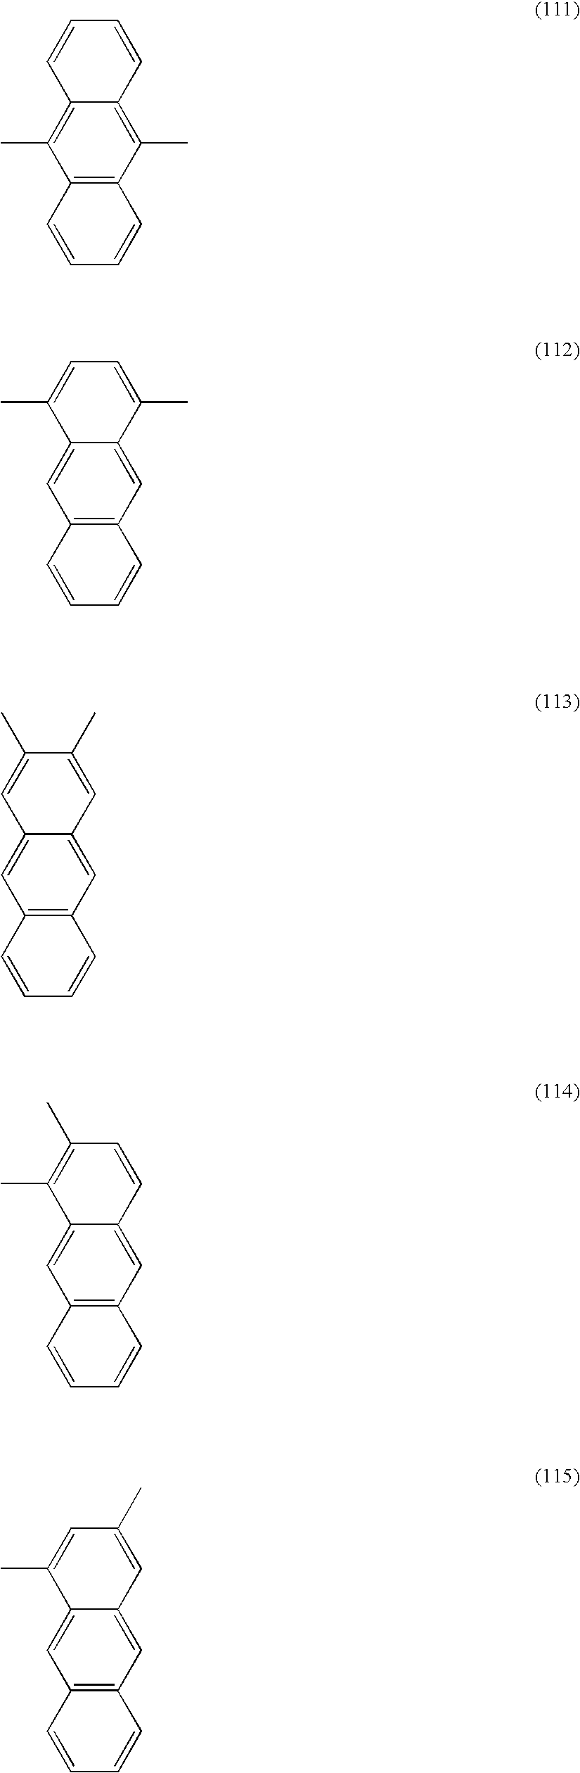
C12=C(C(C)=C3C(=C1C)C=CC=C3)C=CC=C2.C12=C(C=C3C(=C1)C(C)=CC=C3C)C=CC=C2.C12=C(C=C3C(=C1)C=C(C)C(C)=C3)C=CC=C2.C12=C(C=C3C(=C1)C(C)=C(C)C=C3)C=CC=C2.C12=C(C=C3C(=C1)C(C)=CC(C)=C3)C=CC=C2
